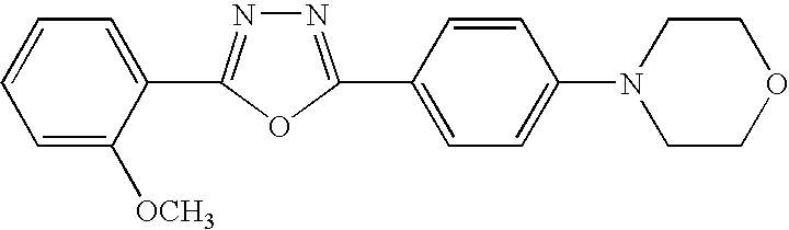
C1(C2=NN=C(C3=CC=C(N4CCOCC4)C=C3)O2)=CC=CC=C1[OCH3]
